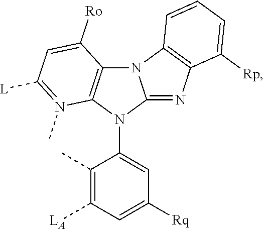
C1([LA])=C(C)C(N2C3=C(C([Ro])=CC([L])=N3C)N3C4=C(C([Rp])=CC=C4)N=C23)=CC([Rq])=C1
